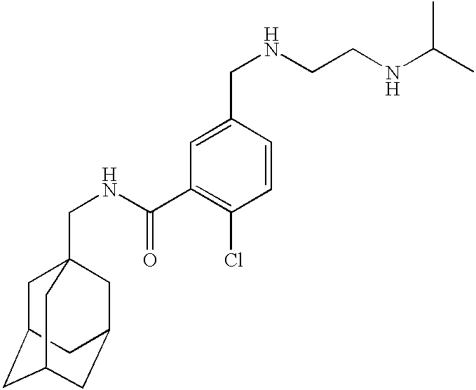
C1C2CC3CC(CC1(CNC(C1=C(Cl)C=CC(CNCCNC(C)C)=C1)=O)C3)C2
